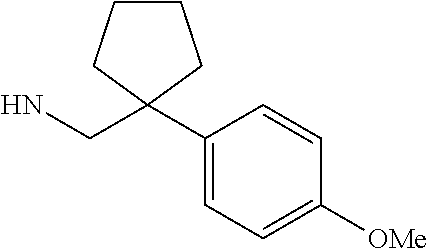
C1(C2(CN)CCCC2)=CC=C([OMe])C=C1
